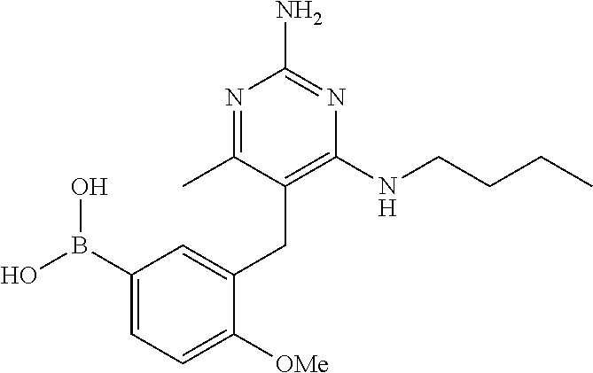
C1(B(O)O)=CC=C([OMe])C(CC2=C(NCCCC)N=C(N)N=C2C)=C1
